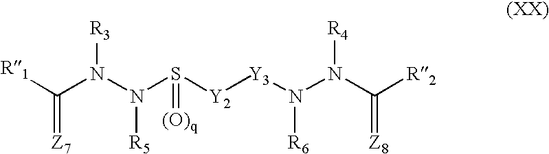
C(N(N(S([Y2][Y3]N(N(C([R2])=[Z8])[R4])[R6])=[(O)q])[R5])[R3])([R1])=[Z7]
